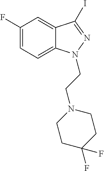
C12=CC=C(F)C=C1C(I)=NN2CCN1CCC(F)(F)CC1
